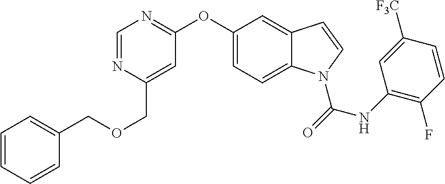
C1(COCC2=CC=CC=C2)=CC(OC2=CC=C3C(=C2)C=CN3C(NC2=C(F)C=CC([F3C])=C2)=O)=NC=N1
